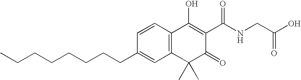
C(CCCCCCC1=CC2=C(C=C1)C(O)=C(C(NCC(O)=O)=O)C(=O)C2(C)C)C
